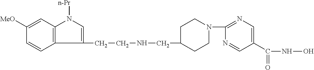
C12=C(C=C([MeO])C=C1)N([n-Pr])C=C2CCNCC1CCN(C2=NC=C(C(=O)NO)C=N2)CC1
